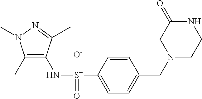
C1(C)=C(N[S+](C2=CC=C(CN3CCNC(=O)C3)C=C2)([O-])=O)C(C)=NN1C
